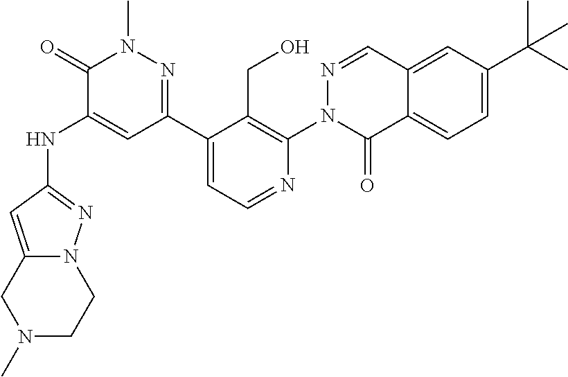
N(C1=CC(C2=CC=NC(N3C(=O)C4=CC=C(C(C)(C)C)C=C4C=N3)=C2CO)=NN(C)C1=O)C1=NN2C(=C1)CN(C)CC2
